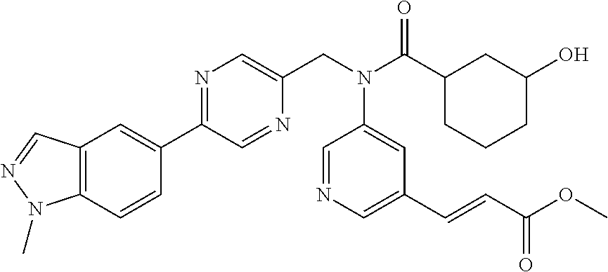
C12=C(C=CC(C3=NC=C(CN(C(C4CC(O)CCC4)=O)C4=CC(C=CC(OC)=O)=CN=C4)N=C3)=C1)N(C)N=C2
